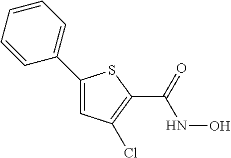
C1(C2=CC=CC=C2)=CC(Cl)=C(C(=O)NO)S1
